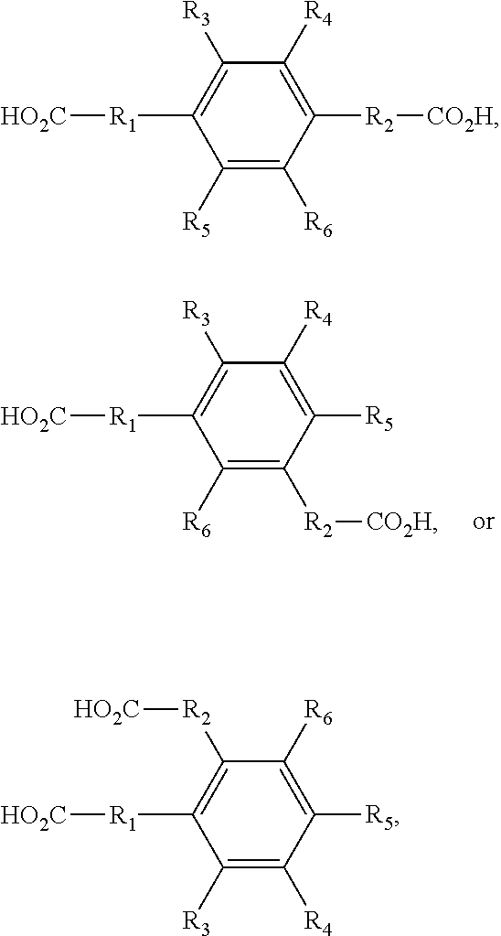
C1([R6])=C([R2][CO2H])C([R5])=C([R4])C([R3])=C1[R1][HO2C].C1([R5])=C([R6])C([R2][CO2H])=C([R4])C([R3])=C1[R1][HO2C].C1([R3])=C([R4])C([R5])=C([R6])C([R2][HO2C])=C1[R1][HO2C]
